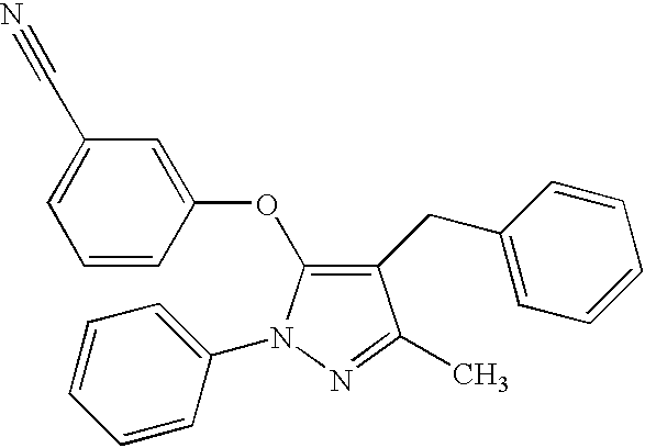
C1=CC(OC2=C(CC3=CC=CC=C3)C(C)=NN2C2=CC=CC=C2)=CC(C#N)=C1
